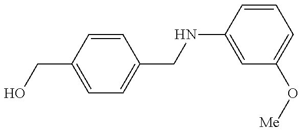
C1=C(CO)C=CC(CNC2=CC(O[Me])=CC=C2)=C1
